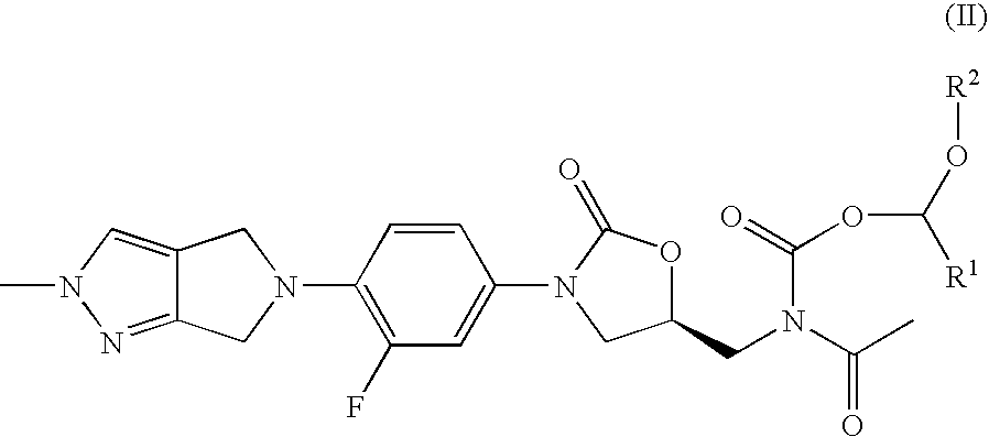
C1=CC(N2CC3=CN(C)N=C3C2)=C(F)C=C1N1CC(CN(C(=O)C)C(=O)OC([R1])O[R2])OC1=O
